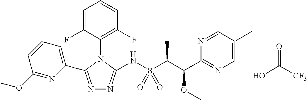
N1=C(C2=CC=CC(OC)=N2)N(C2=C(F)C=CC=C2F)C(NS(C(C(C2=NC=C(C)C=N2)OC)C)(=O)=O)=N1.OC([CF3])=O
